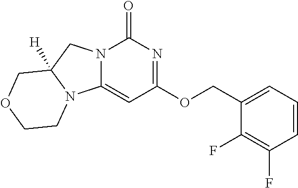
C(OC1=NC(=O)N2C(=C1)N1C([H])(C2)COCC1)C1=CC=CC(F)=C1F
